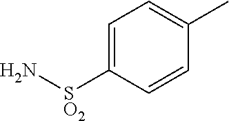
C1=C([SO2]N)C=CC(C)=C1
